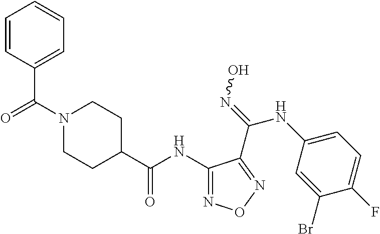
C1=CC(C(N2CCC(C(NC3=NON=C3C(=NO)NC3=CC=C(F)C(Br)=C3)=O)CC2)=O)=CC=C1
